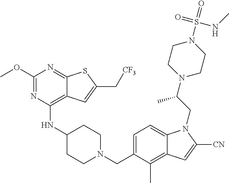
C1=C(CN2CCC(NC3=C4C(=NC(OC)=N3)SC(C[CF3])=C4)CC2)C(C)=C2C(=C1)N(CC(N1CCN(S(=O)(=O)NC)CC1)C)C([CN])=C2
